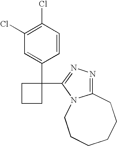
C1(Cl)=C(Cl)C=C(C2(C3=NN=C4N3CCCCCC4)CCC2)C=C1
